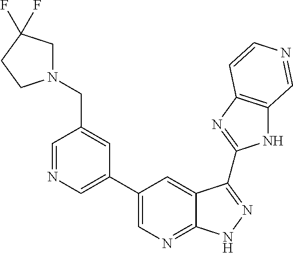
C1=NC=C(C2=CN=C3C(=C2)C(C2=NC4=C(N2)C=NC=C4)=NN3)C=C1CN1CC(F)(F)CC1
